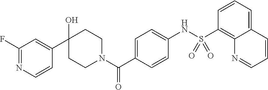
C1(F)=NC=CC(C2(O)CCN(C(C3=CC=C(NS(C4=C5C(=CC=C4)C=CC=N5)(=O)=O)C=C3)=O)CC2)=C1
